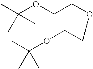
CC(OCCOCCOC(C)(C)C)(C)C
